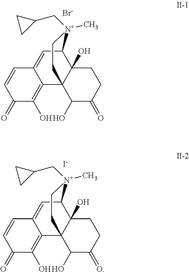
[Br-].C1C2(O)C3(C(O)C(=O)C1)C1=C(O)C(=O)C=CC1=CC2[N+](C)(CC1CC1)CC3.[I-].C1C2(O)C3(C(O)C(=O)C1)C1=C(O)C(=O)C=CC1=CC2[N+](C)(CC1CC1)CC3
